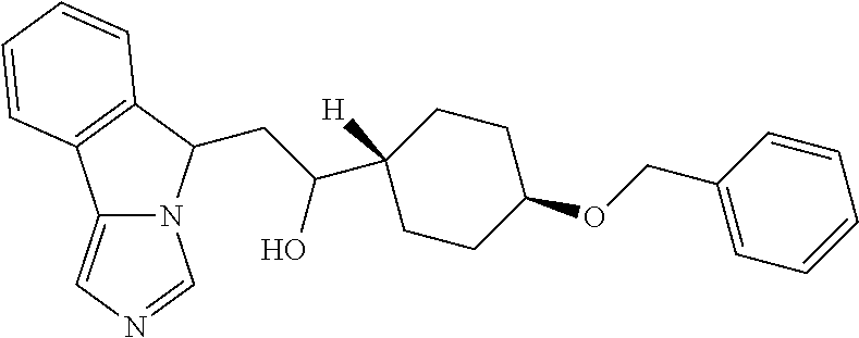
C(C(C1([H])CCC(OCC2=CC=CC=C2)CC1)O)C1N2C(=CN=C2)C2=C1C=CC=C2
